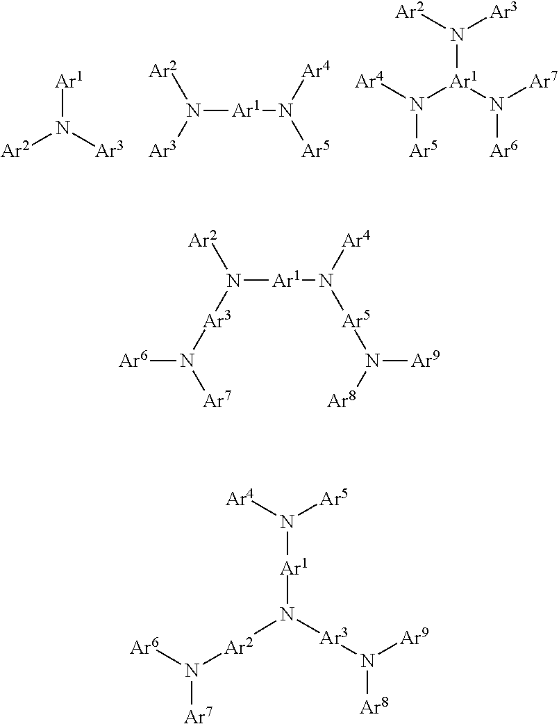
[Ar1]N([Ar3])[Ar2].N([Ar1]N([Ar5])[Ar4])([Ar3])[Ar2].N([Ar1](N([Ar6])[Ar7])N([Ar5])[Ar4])([Ar3])[Ar2].N([Ar1]N([Ar5]N([Ar9])[Ar8])[Ar4])([Ar3]N([Ar6])[Ar7])[Ar2].[Ar1](N([Ar3]N([Ar9])[Ar8])[Ar2]N([Ar7])[Ar6])N([Ar4])[Ar5]
